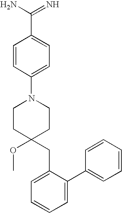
C1=CC(N2CCC(OC)(CC3=CC=CC=C3C3=CC=CC=C3)CC2)=CC=C1C(=N)N
